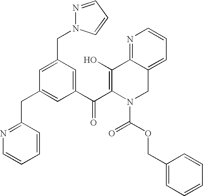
C1=CC=CC(CC2=CC(C(C3=C(O)C4=NC=CC=C4CN3C(OCC3=CC=CC=C3)=O)=O)=CC(CN3N=CC=C3)=C2)=N1
